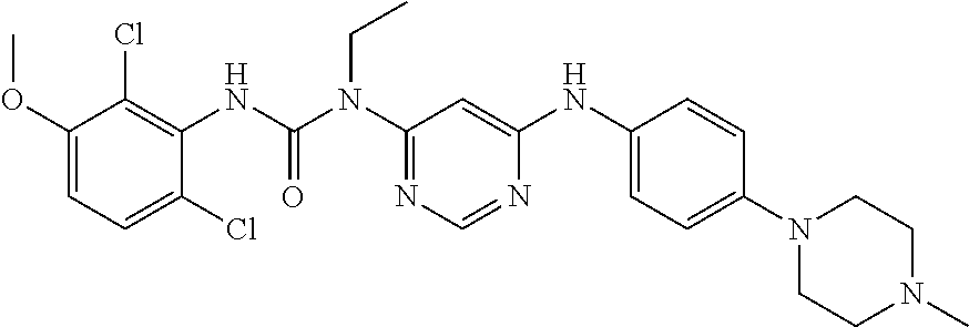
O(C1=CC=C(Cl)C(NC(N(C2=NC=NC(NC3=CC=C(N4CCN(C)CC4)C=C3)=C2)CC)=O)=C1Cl)C
